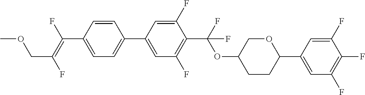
C1=CC(C(=C(F)COC)F)=CC=C1C1=CC(F)=C(C(OC2CCC(C3=CC(F)=C(F)C(F)=C3)OC2)(F)F)C(F)=C1
